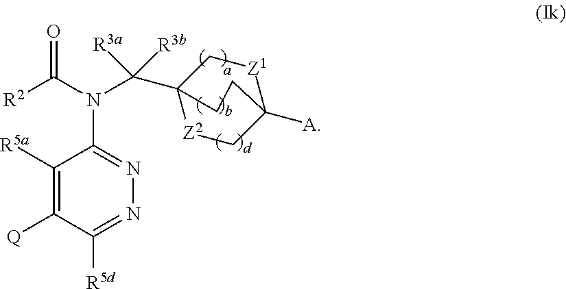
C1([R5a])=C([Q])C([R5d])=NN=C1N(C([R2])=O)C(C12[Z2]CC([A])([Z1]C1)CC2)([R3a])[R3b]
